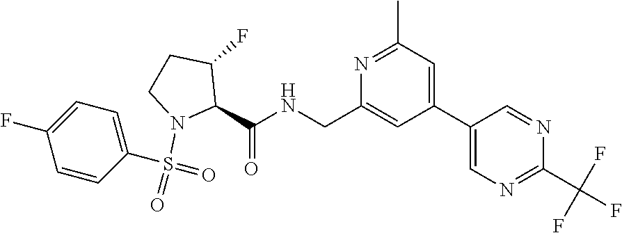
C1(C2=CC(C)=NC(CNC(C3N(S(=O)(C4=CC=C(F)C=C4)=O)CCC3F)=O)=C2)=CN=C(C(F)(F)F)N=C1
